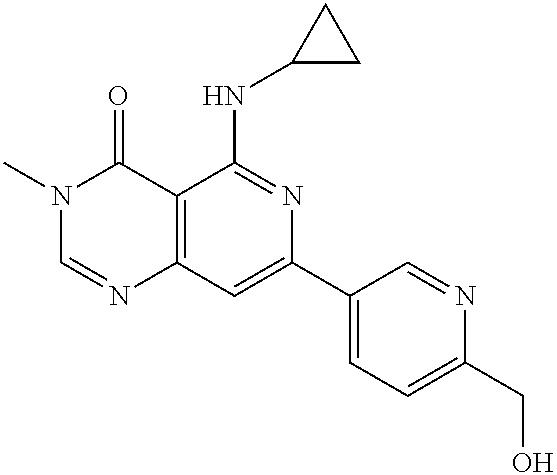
C12=C(C=C(C3=CC=C(CO)N=C3)N=C1NC1CC1)N=CN(C)C2=O
